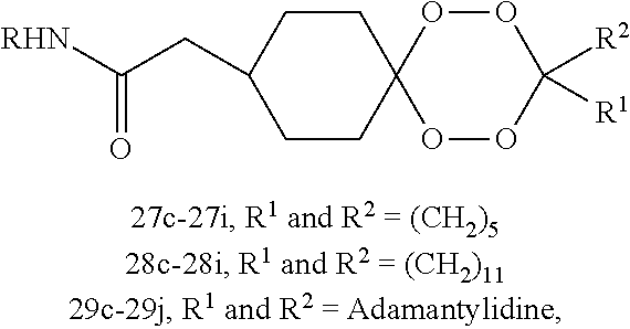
C1CC(CC([RHN])=O)CCC12OOC([R2])([R1])OO2
